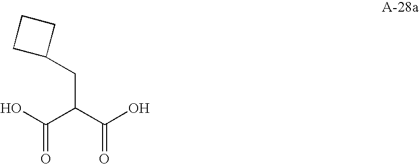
OC(C(C(O)=O)CC1CCC1)=O
